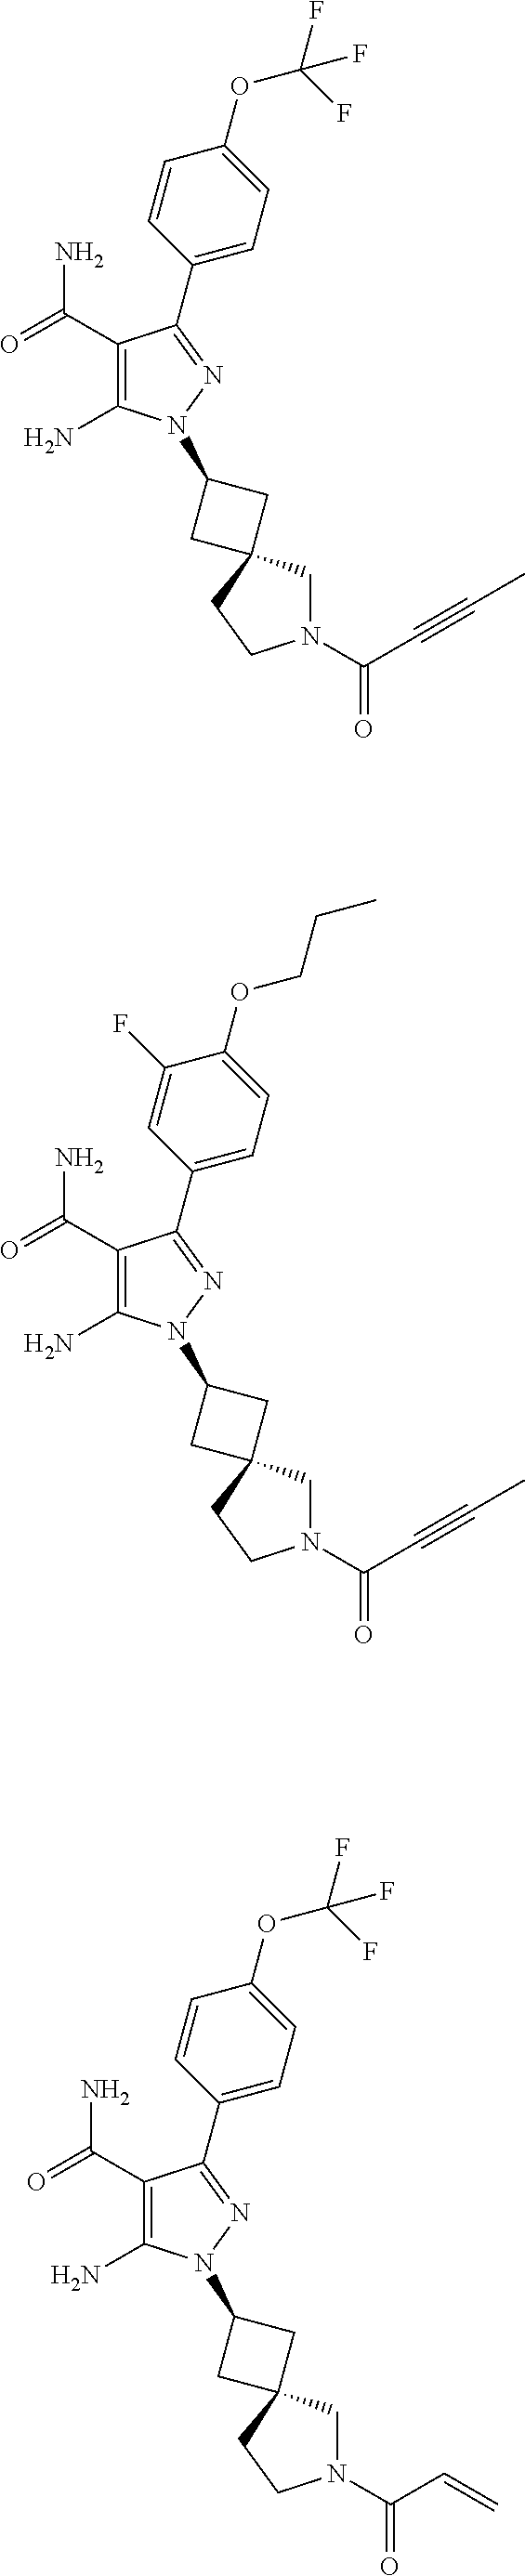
C1=CC(OC(F)(F)F)=CC=C1C1=NN(C2CC3(C2)CN(C(=O)C#CC)CC3)C(N)=C1C(=O)N.C1=C(F)C(OCCC)=CC=C1C1=NN(C2CC3(C2)CN(C(=O)C#CC)CC3)C(N)=C1C(=O)N.C1=CC(OC(F)(F)F)=CC=C1C1=NN(C2CC3(C2)CN(C(=O)C=C)CC3)C(N)=C1C(=O)N
